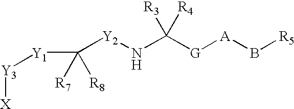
C([Y2]NC([G][A]B[R5])([R4])[R3])([R8])([R7])[Y1][Y3][X]
